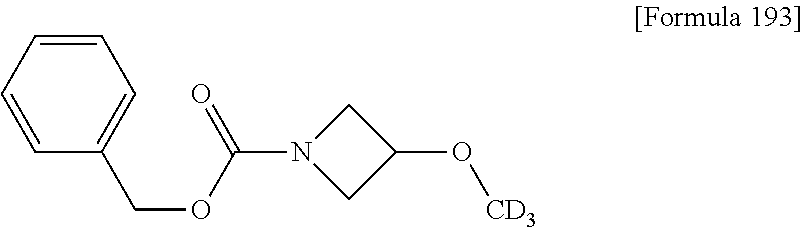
C1=CC=CC(COC(=O)N2CC(O[CD3])C2)=C1
